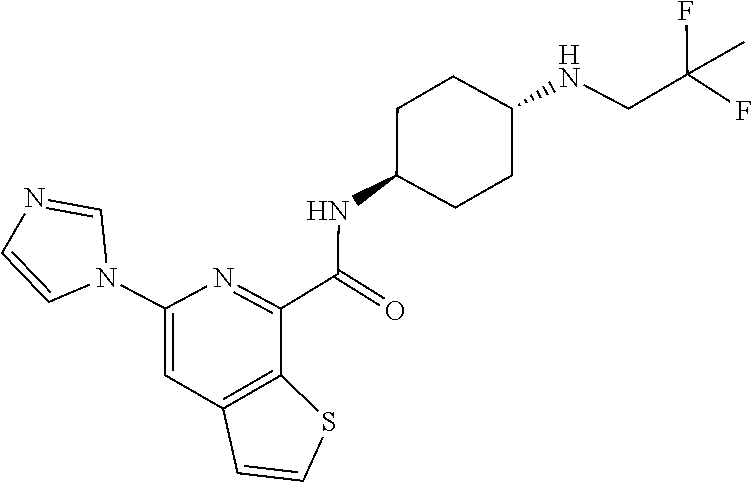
C1=CN(C2=CC3=C(C(C(NC4CCC(NCC(F)(C)F)CC4)=O)=N2)SC=C3)C=N1
